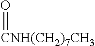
O=[CNH(CH2)7CH3]
